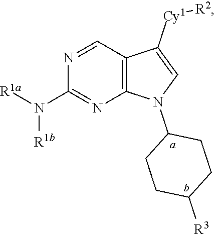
C12=C(C=NC(N([R1b])[R1a])=N1)C([Cy1][R2])=CN2C1CCC([R3])CC1
